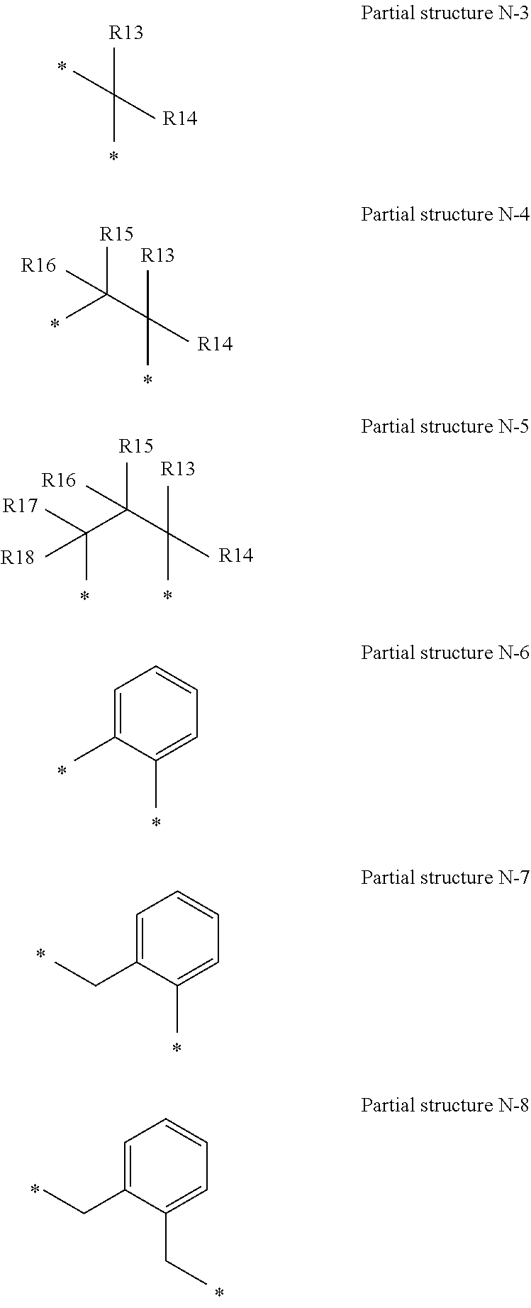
C1=C(C)C(C)=CC=C1.C1=C(CC)C(C)=CC=C1.CC(C)(C)C.[R13].[R14].CC(C)(C(C)(C)C)C.[R16].[R15].[R13].[R14].CC(C)(C(C(C)(C)C)(C)C)C.[R18].[R17].[R16].[R15].[R13].[R14].C1=C(CC)C(CC)=CC=C1
